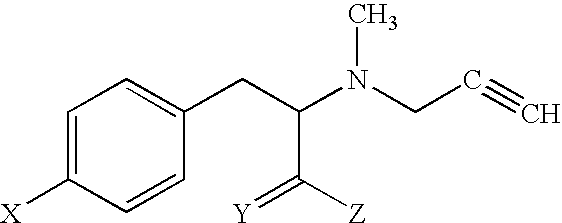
C1=C([X])C=CC(CC(N(CC#C)C)C([Z])=[Y])=C1
